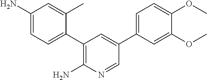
NC1=CC=C(C2=C(N)N=CC(C3=CC=C(OC)C(OC)=C3)=C2)C(C)=C1
